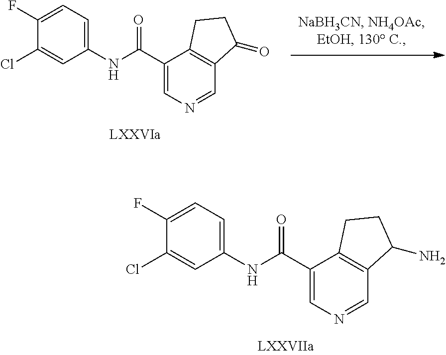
C12=C(CCC1N)C(C(=O)NC1=CC=C(F)C(Cl)=C1)=CN=C2.C12=C(CCC1=O)C(C(=O)NC1=CC=C(F)C(Cl)=C1)=CN=C2
